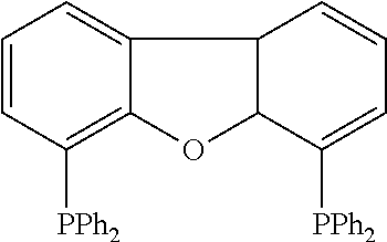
C1=CC([PPh2])=C2C(=C1)C1C(O2)C([PPh2])=CC=C1
